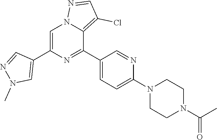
C1=C(C2=CN(C)N=C2)N=C(C2=CC=C(N3CCN(C(C)=O)CC3)N=C2)C2=C(Cl)C=NN12
